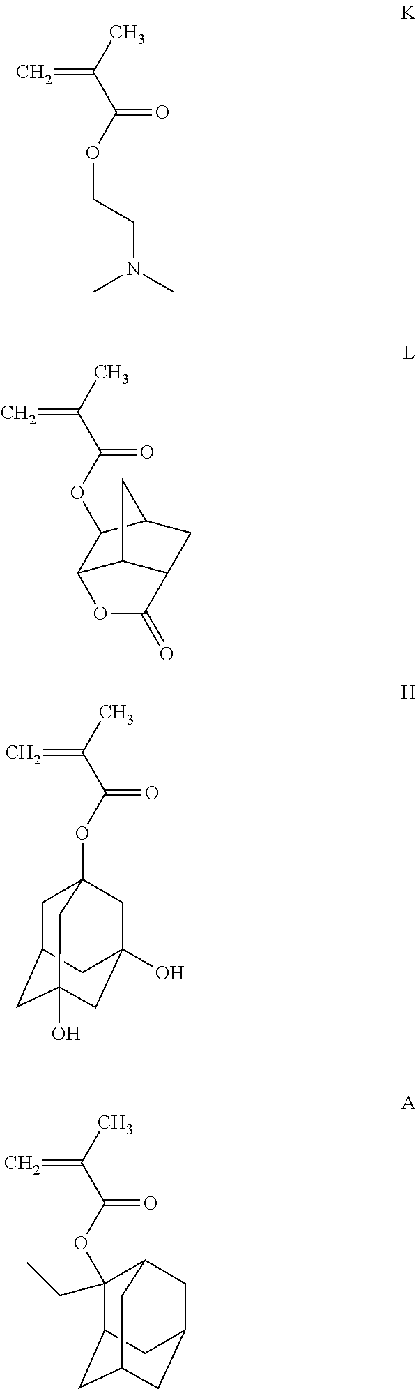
C1(CC)(OC(=O)C(=C)C)C2CC3CC(CC1C3)C2.C1C2CC3(O)CC(O)(CC1(OC(=O)C(=C)C)C3)C2.O(C(=O)C(=C)C)C1C2C3C(CC1C3)C(=O)O2.C(OC(=O)C(=C)C)CN(C)C
